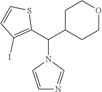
C1C(C(C2=C(I)C=CS2)N2C=CN=C2)CCOC1
